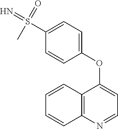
C12=C(N=CC=C1OC1=CC=C(S(=N)(=O)C)C=C1)C=CC=C2
